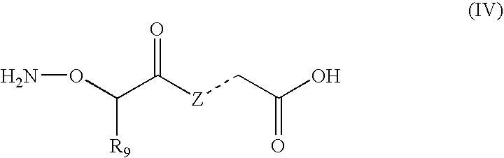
C(C([Z]CC(O)=O)=O)(ON)[R9]
